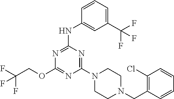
FC(COC1=NC(N2CCN(CC3=C(Cl)C=CC=C3)CC2)=NC(NC2=CC(C(F)(F)F)=CC=C2)=N1)(F)F
